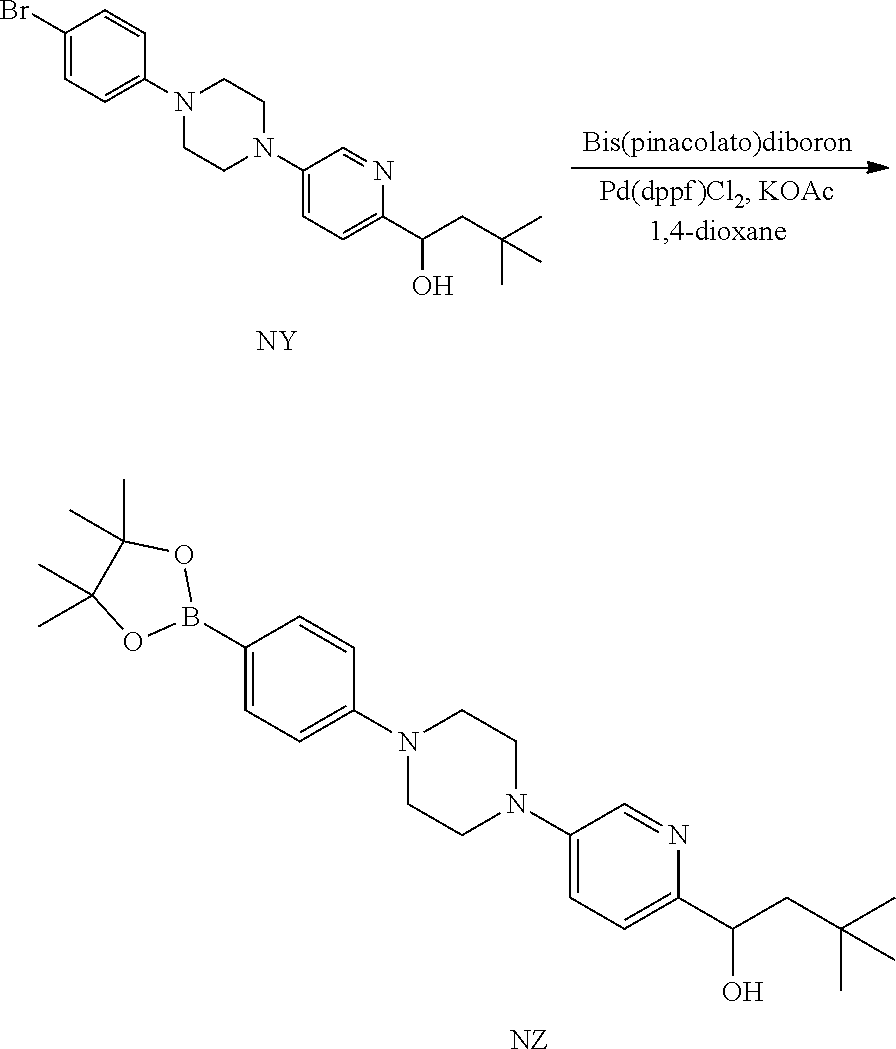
C1(B2OC(C)(C)C(C)(C)O2)=CC=C(N2CCN(C3=CC=C(C(CC(C)(C)C)O)N=C3)CC2)C=C1.[NZ].C1(Br)=CC=C(N2CCN(C3=CC=C(C(CC(C)(C)C)O)N=C3)CC2)C=C1.[NY]
